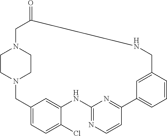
C1=C2C=C(C(Cl)=C1)NC1=NC=CC(=N1)C1=CC=CC(=C1)CNC(=O)CN1CCN(C2)CC1
